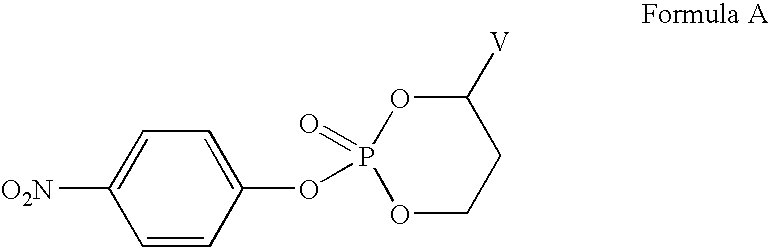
C1=CC(OP2(=O)OC([V])CCO2)=CC=C1[O2N]
